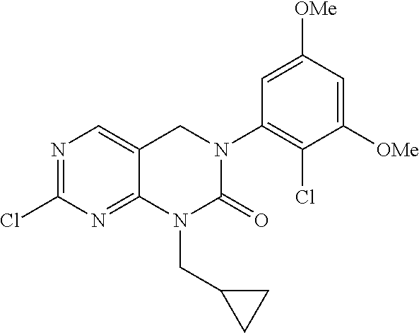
C1=C([OMe])C=C([OMe])C(Cl)=C1N1CC2=CN=C(Cl)N=C2N(CC2CC2)C1=O
